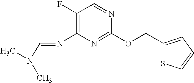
C1(F)=C(N=CN(C)C)N=C(OCC2=CC=CS2)N=C1
